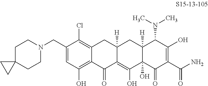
C12=C(Cl)C(CN3CCC4(CC3)CC4)=CC(O)=C1C(=O)C1=C(O)C3(O)C([H])(CC1([H])C2)C(N(C)C)C(O)=C(C(N)=O)C3=O
